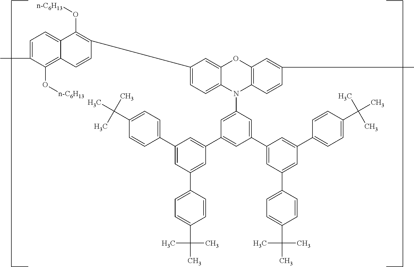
C1=C(C2=C(O[n-C6H13])C3=CC=C(C)C(O[n-C6H13])=C3C=C2)C=C2C(=C1)N(C1=CC(C3=CC(C4=CC=C(C(C)(C)C)C=C4)=CC(C4=CC=C(C(C)(C)C)C=C4)=C3)=CC(C3=CC(C4=CC=C(C(C)(C)C)C=C4)=CC(C4=CC=C(C(C)(C)C)C=C4)=C3)=C1)C1=C(O2)C=C(C)C=C1
